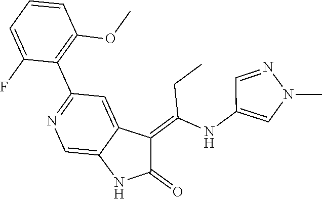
C1=CC=C(F)C(C2=NC=C3C(=C2)C(=C(NC2=CN(C)N=C2)CC)C(=O)N3)=C1OC
